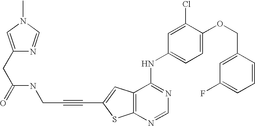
C12=C(C=C(C#CCNC(CC3=CN(C)C=N3)=O)S1)C(NC1=CC=C(OCC3=CC(F)=CC=C3)C(Cl)=C1)=NC=N2
